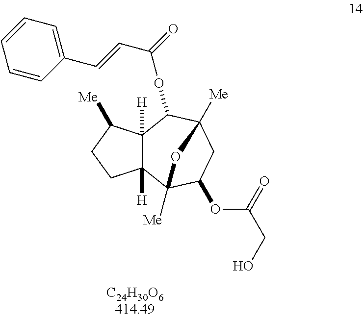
C12([H])C([H])(C3([Me])C(OC(CO)=O)CC([Me])(C1OC(C=CC1=CC=CC=C1)=O)O3)CCC2[Me]
